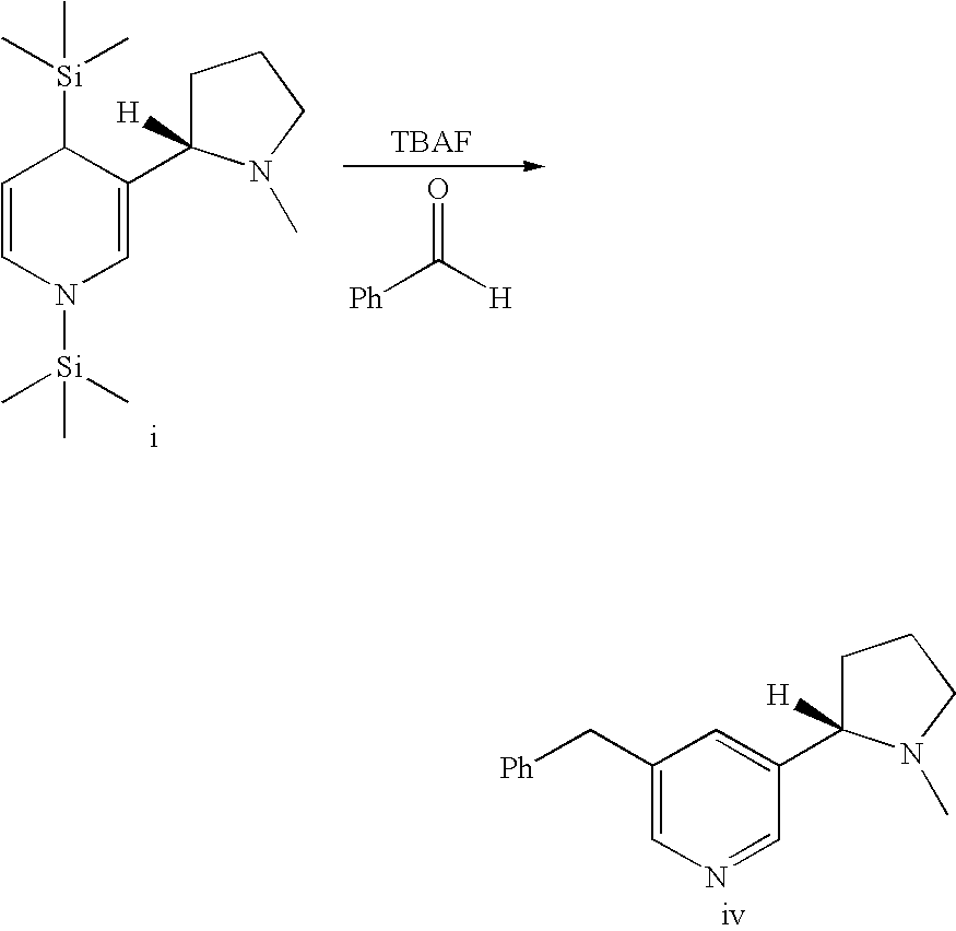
C1=CN([Si](C)(C)C)C=C(C2([H])CCCN2C)C1[Si](C)(C)C.[Ph]C([H])=O.C1(C[Ph])=CN=CC(C2([H])CCCN2C)=C1
